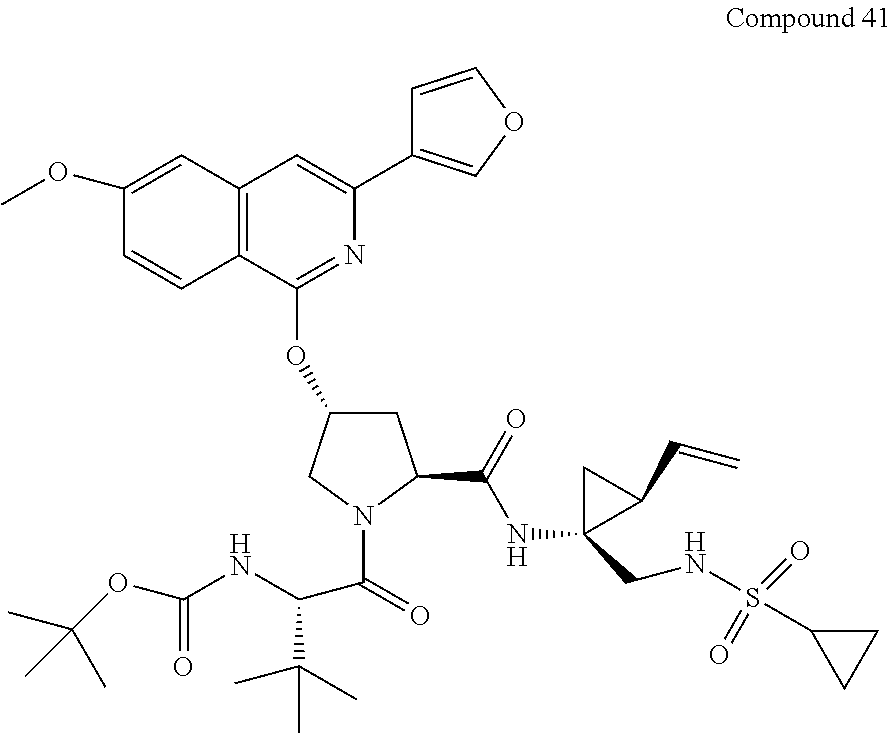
C12=C(C(OC3CC(C(=O)NC4(CNS(C5CC5)(=O)=O)CC4C=C)N(C(C(NC(=O)OC(C)(C)C)C(C)(C)C)=O)C3)=NC(C3=COC=C3)=C1)C=CC(OC)=C2
